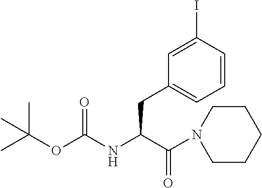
C(OC(NC(C(=O)N1CCCCC1)CC1=CC=CC(I)=C1)=O)(C)(C)C
